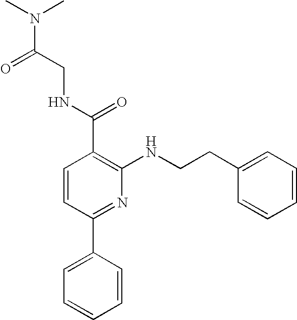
C1=CC(C2=CC=CC=C2)=NC(NCCC2=CC=CC=C2)=C1C(NCC(N(C)C)=O)=O
